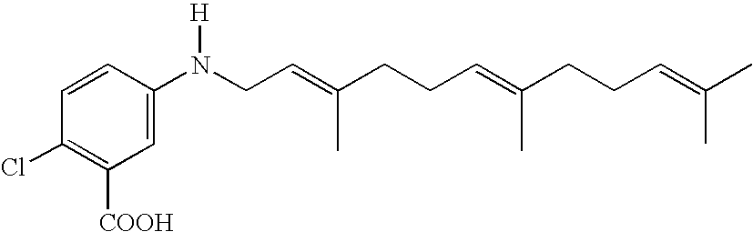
C1=CC(N(CC=C(CCC=C(CCC=C(C)C)C)C)[H])=CC([COOH])=C1Cl
